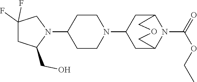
N1(C2CCN(C3CC4N(C(=O)OCC)C(C3)COC4)CC2)CC(F)(F)CC1CO
